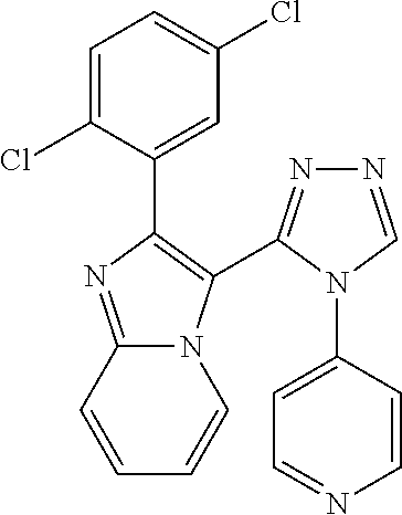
C1=C(Cl)C(C2=C(C3=NN=CN3C3=CC=NC=C3)N3C(=N2)C=CC=C3)=CC(Cl)=C1
